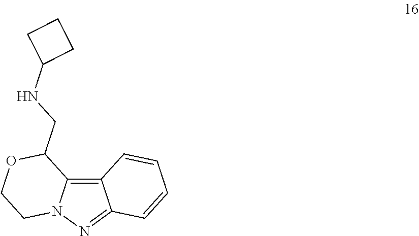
C12=C3N(N=C1C=CC=C2)CCOC3CNC1CCC1
